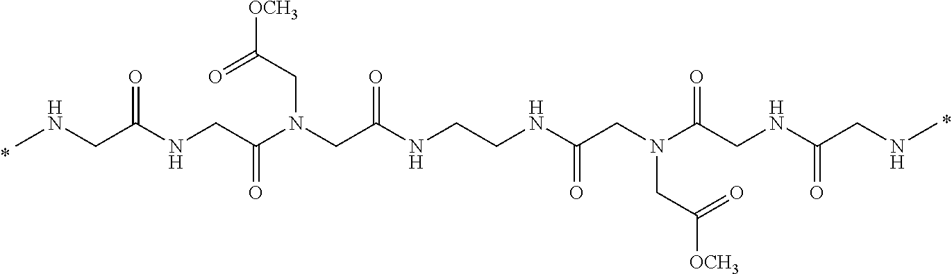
CNCC(NCC(N(CC(NCCNC(=O)CN(CC(=O)[OCH3])C(CNC(=O)CNC)=O)=O)CC(=O)[OCH3])=O)=O
